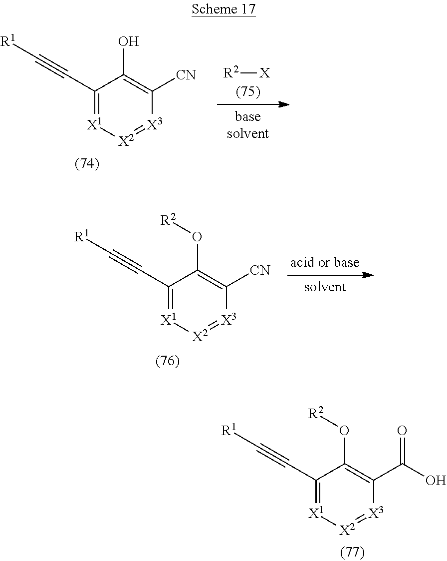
C1(C#C[R1])=[X1][X2]=[X3]C(C(O)=O)=C1O[R2].C1(C#C[R1])=[X1][X2]=[X3]C([CN])=C1O.[R2][X].C1(C#C[R1])=[X1][X2]=[X3]C([CN])=C1O[R2]
